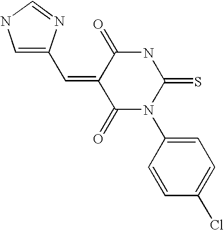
C1=CC(N2C(=O)C(=CC3=CNC=N3)C(=O)NC2=S)=CC=C1Cl
